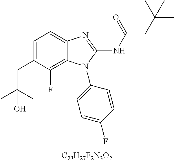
C1=C(CC(C)(C)O)C(F)=C2C(=C1)N=C(NC(CC(C)(C)C)=O)N2C1=CC=C(F)C=C1
